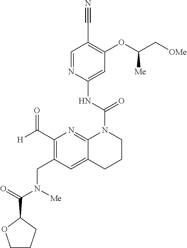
C1(C#N)=C(OC(C[OMe])[Me])C=C(NC(=O)N2CCCC3=CC(CN(C(C4CCCO4)=O)[Me])=C(C([H])=O)N=C23)N=C1
